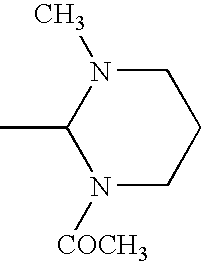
N1([COCH3])CCCN(C)C1C
